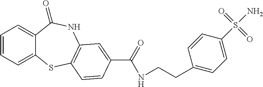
C1=CC=C2C(=C1)C(=O)NC1=C(S2)C=CC(C(=O)NCCC2=CC=C(S(N)(=O)=O)C=C2)=C1
